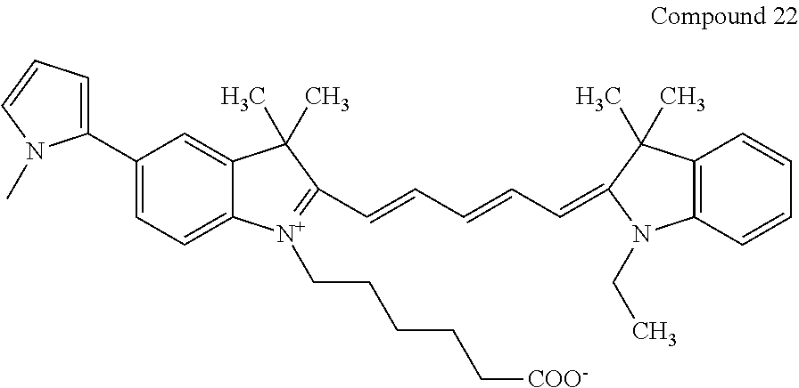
C1(C2=CC=CN2C)=CC=C2C(=C1)C(C)(C)C(C=CC=CC=C1C(C)(C)C3=C(N1CC)C=CC=C3)=[N+]2CCCCC[COO-]
